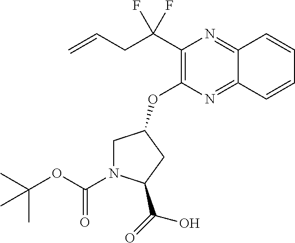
C1(C(CC=C)(F)F)=C(OC2CN(C(OC(C)(C)C)=O)C(C(=O)O)C2)N=C2C(=N1)C=CC=C2
